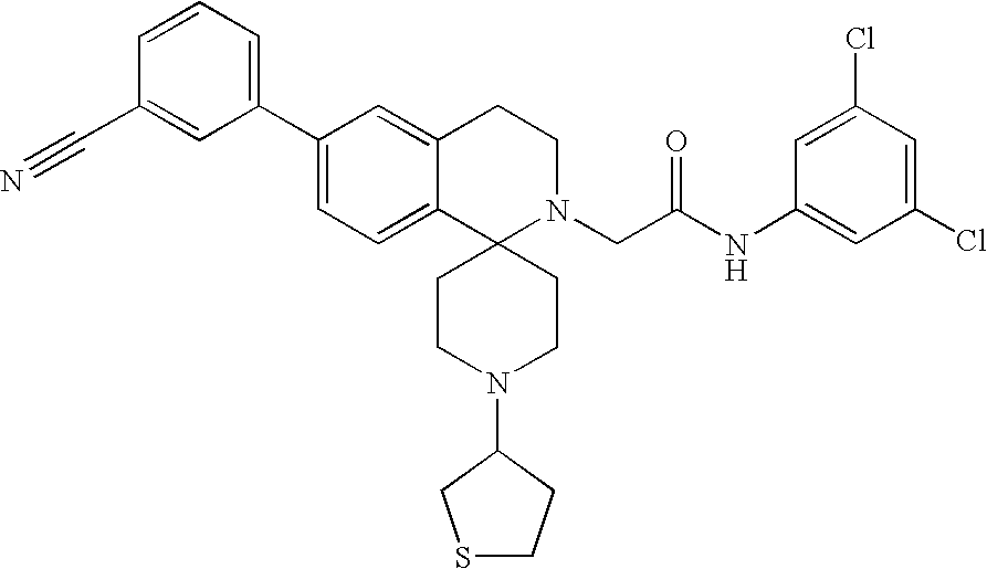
C1(C2=CC=C3C(=C2)CCN(CC(NC2=CC(Cl)=CC(Cl)=C2)=O)C32CCN(C3CSCC3)CC2)=CC=CC(C#N)=C1
